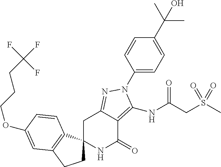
O(C1=CC2=C(C3(CC2)NC(=O)C2=C(NC(CS(C)(=O)=O)=O)N(C4=CC=C(C(C)(C)O)C=C4)N=C2C3)C=C1)CCCC(F)(F)F
